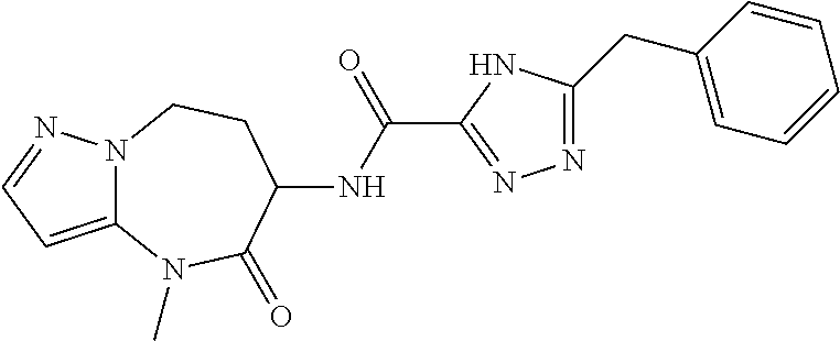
C12=CC=NN1CCC(NC(C1=NN=C(CC3=CC=CC=C3)N1)=O)C(=O)N2C
